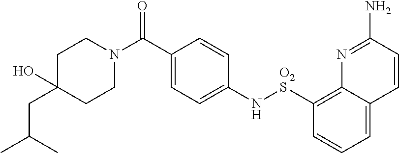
C1C(CC(C)C)(O)CCN(C(=O)C2=CC=C(N[O2S]C3=C4C(=CC=C3)C=CC(N)=N4)C=C2)C1
